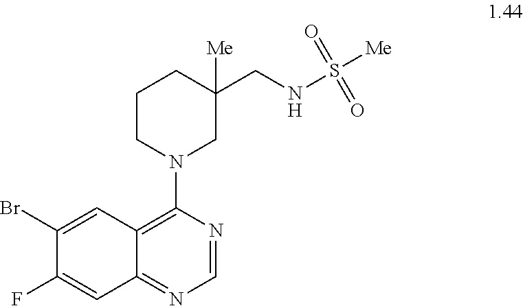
C1CN(C2=C3C(=NC=N2)C=C(F)C(Br)=C3)CC(CNS([Me])(=O)=O)([Me])C1
